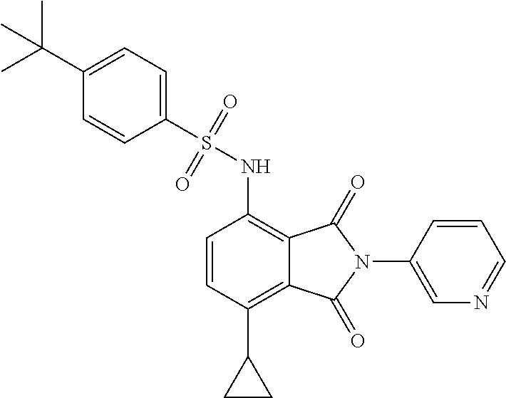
C1=CC(C2CC2)=C2C(=C1NS(C1=CC=C(C(C)(C)C)C=C1)(=O)=O)C(=O)N(C1=CN=CC=C1)C2=O
